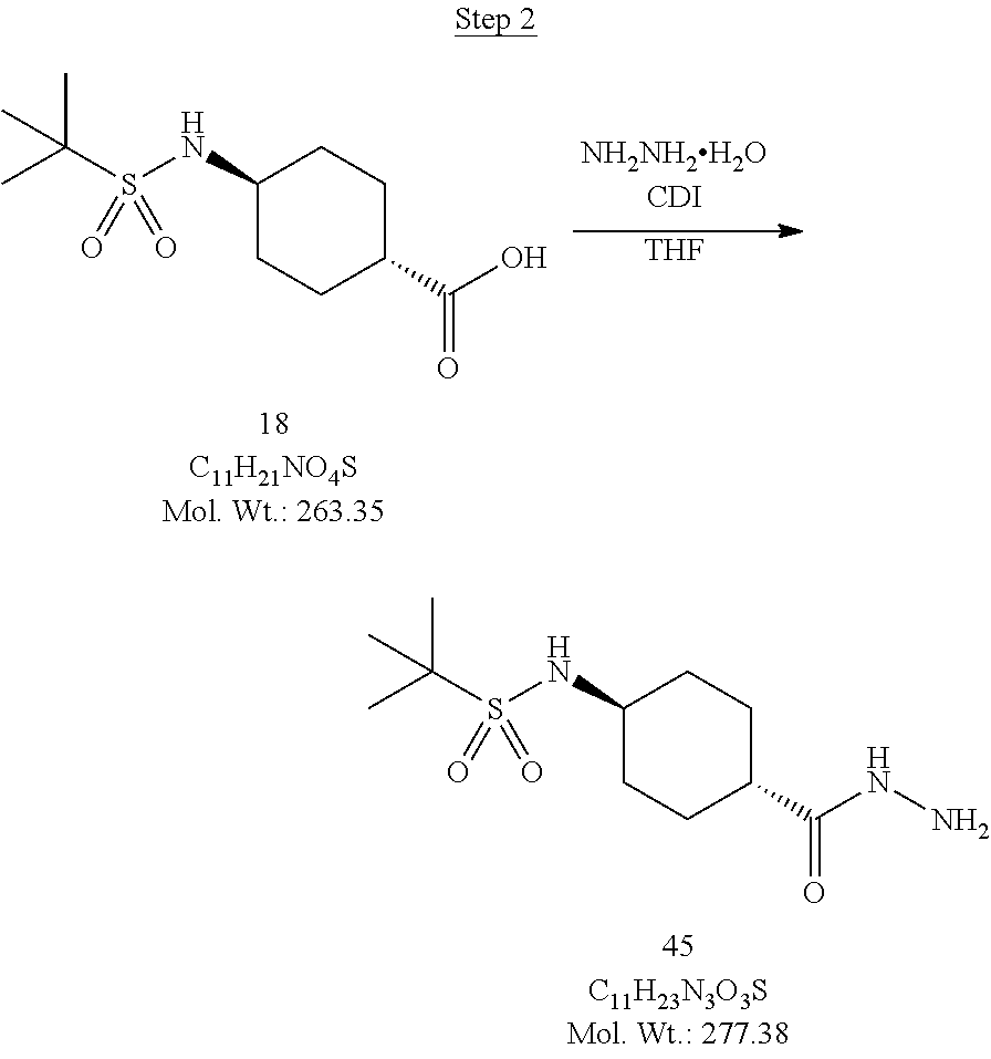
[THF].CC(S(NC1CCC(C(O)=O)CC1)(=O)=O)(C)C.CC(S(NC1CCC(C(NN)=O)CC1)(=O)=O)(C)C
